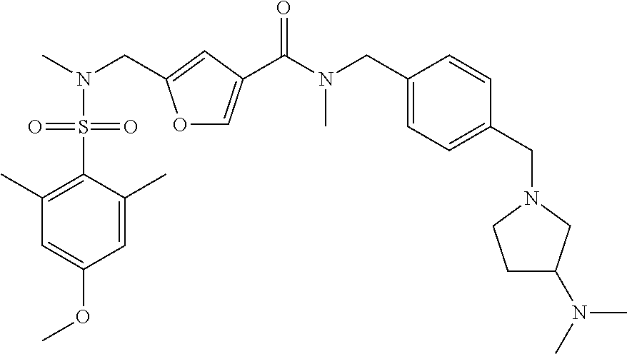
C1(CN(C)C(=O)C2=COC(CN(C)S(=O)(=O)C3=C(C)C=C(OC)C=C3C)=C2)=CC=C(CN2CCC(N(C)C)C2)C=C1
